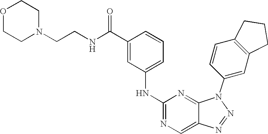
C1(C(NCCN2CCOCC2)=O)=CC(NC2=NC=C3C(=N2)N(C2=CC4=C(C=C2)CCC4)N=N3)=CC=C1
